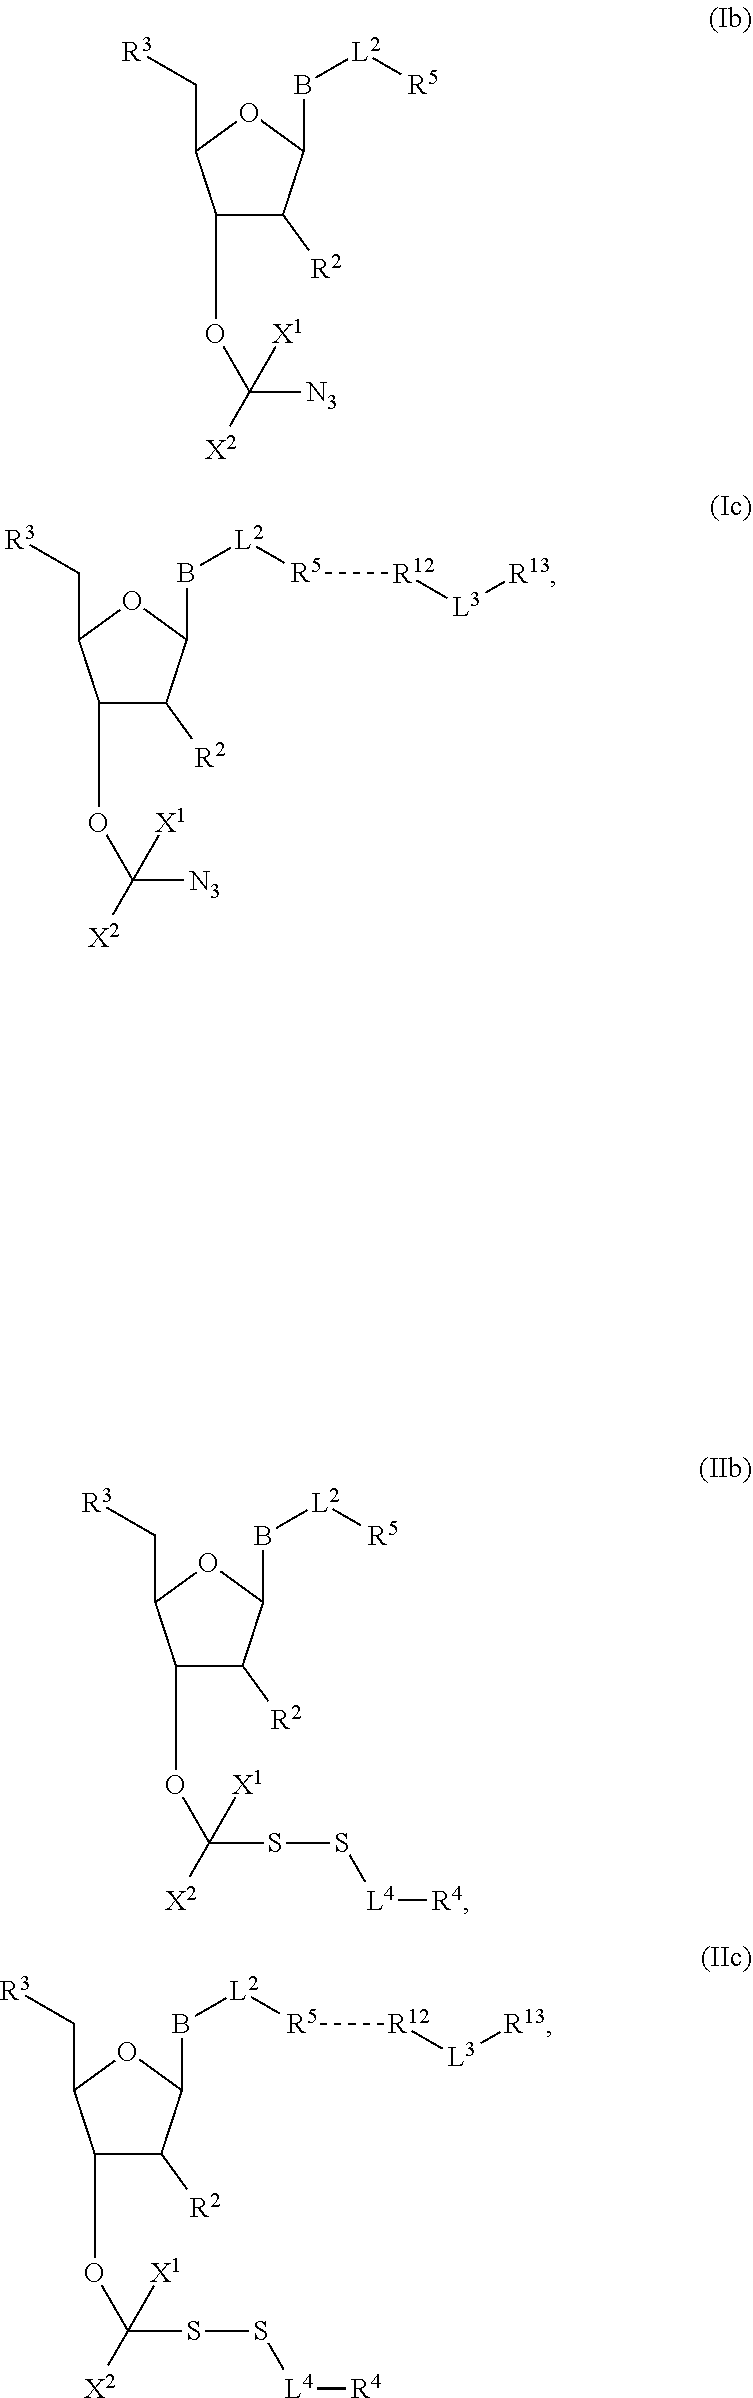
C1(OC([N3])([X2])[X1])C([R2])C(B[L2][R5])OC1C[R3].C1(OC([N3])([X2])[X1])C([R2])C(B[L2][R5][R12][L3][R13])OC1C[R3].C1(OC(SS[L4][R4])([X2])[X1])C([R2])C(B[L2][R5])OC1C[R3].C1(OC(SS[L4][R4])([X2])[X1])C([R2])C(B[L2][R5][R12][L3][R13])OC1C[R3]
